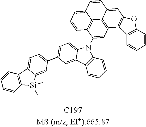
C1=CC2=C(C=C1)C1=CC=C(C3=CC=C4C(=C3)C3=C(N4C4=CC5=C6C7=C4C=CC=C7C=CC6=CC4=C5C5=C(O4)C=CC=C5)C=CC=C3)C=C1[Si]2(C)C
